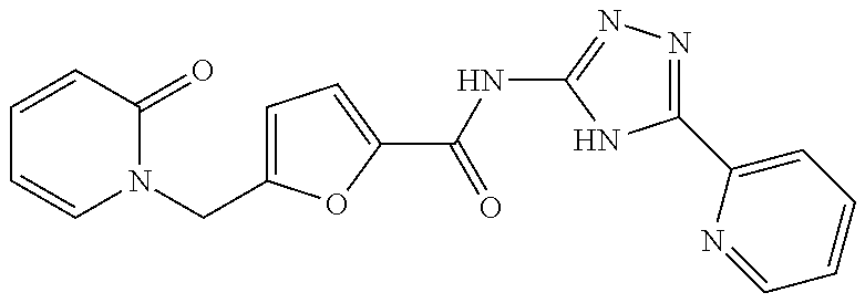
C1=C(CN2C(=O)C=CC=C2)OC(C(NC2=NN=C(C3=CC=CC=N3)N2)=O)=C1
